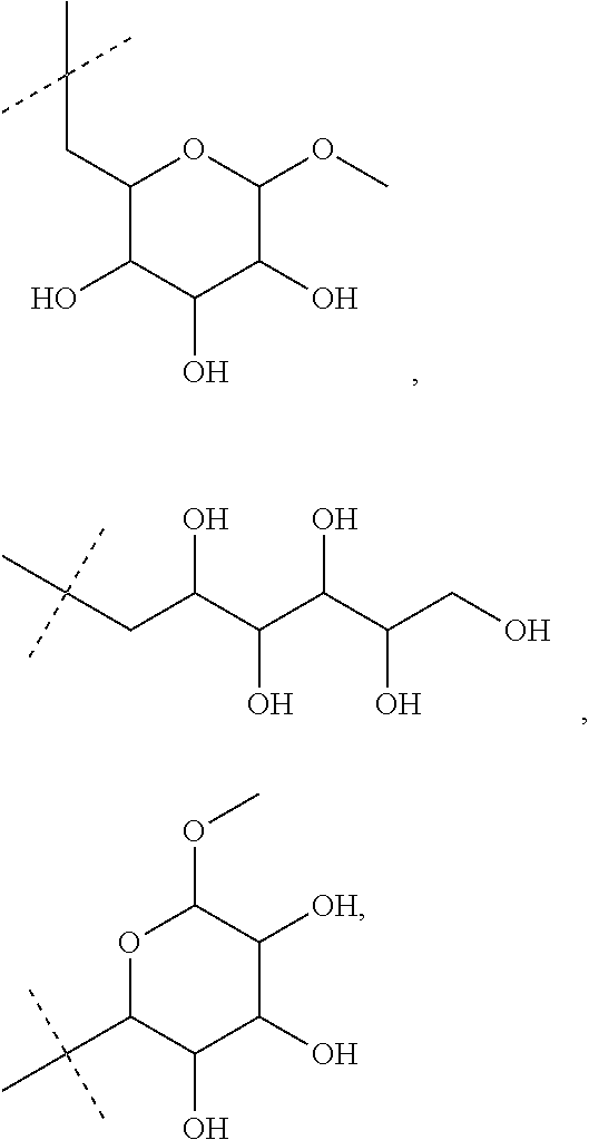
C1(CC(C)(C)C)C(O)C(O)C(O)C(OC)O1.C(CC(C(C(C(CO)O)O)O)O)(C)(C)C.O1C(C(C)(C)C)C(O)C(O)C([OH])C1OC
